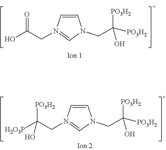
OC(CN1=CN(CC([PO3H2])(O)[PO3H2])C=C1)=O.[H2O3P]C(CN1=CN(CC([PO3H2])(O)[PO3H2])C=C1)([PO3H2])O
